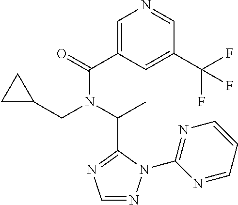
C1(C(=O)N(C(C)C2=NC=NN2C2=NC=CC=N2)CC2CC2)=CN=CC(C(F)(F)F)=C1
